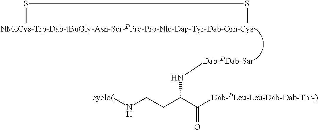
S(C)SC.N(C(CCN[cyclo(])C([Dab-DLeu-Leu-Dab-Dab-Thr-)])=O)[Dab-DDab-Sar]
